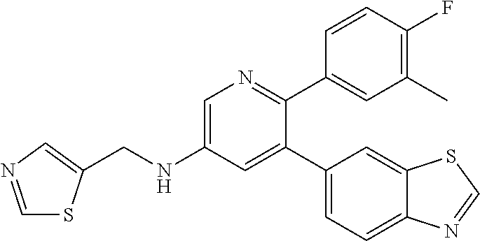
C(NC1=CN=C(C2=CC(C)=C(F)C=C2)C(C2=CC=C3C(=C2)SC=N3)=C1)C1=CN=CS1
